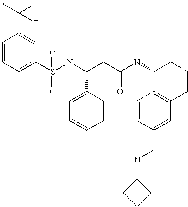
C1=CC=C(S(NC(CC(NC2C3=C(CCC2)C=C(CNC2CCC2)C=C3)=O)C2=CC=CC=C2)(=O)=O)C=C1C(F)(F)F
